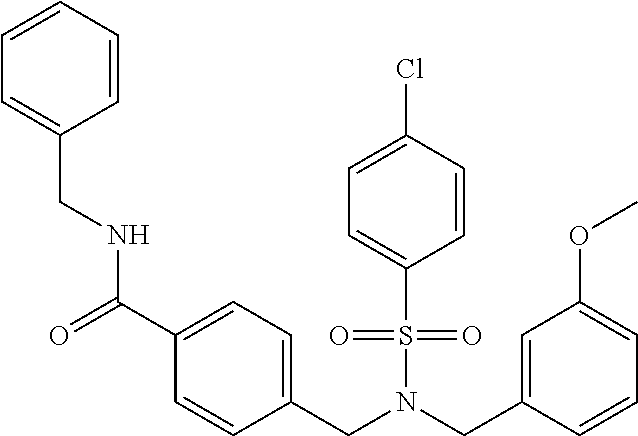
C1=CC=CC=C1CNC(C1=CC=C(CN(CC2=CC(OC)=CC=C2)S(C2=CC=C(Cl)C=C2)(=O)=O)C=C1)=O
